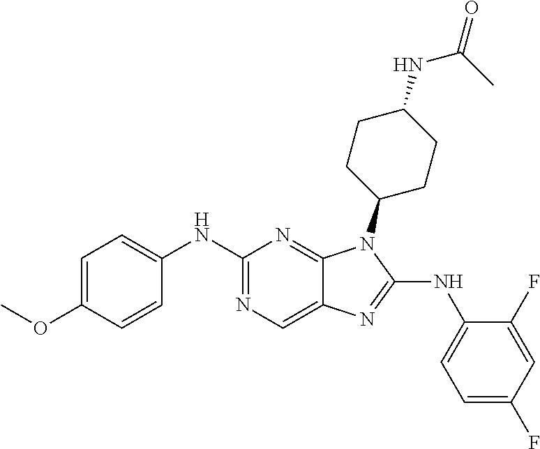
C1(NC2=CC=C(OC)C=C2)=NC=C2C(=N1)N(C1CCC(NC(C)=O)CC1)C(NC1=CC=C(F)C=C1F)=N2
